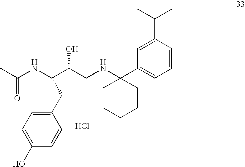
CC(NC(C(CNC1(C2=CC=CC(C(C)C)=C2)CCCCC1)O)CC1=CC=C(O)C=C1)=O.Cl
